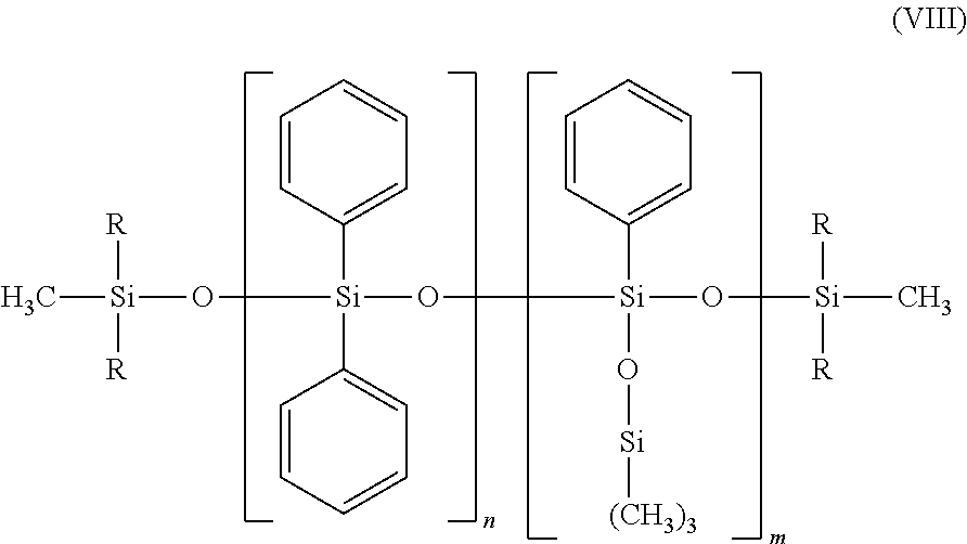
C[Si]([R])([R])O[Si](O[Si](O[Si](C)([R])[R])(C1=CC=CC=C1)O[Si][(CH3)3])(C1=CC=CC=C1)C1=CC=CC=C1
